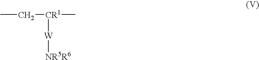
CC[CR1](C)[W][NR5R6]
